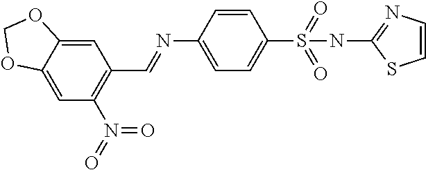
C1=C2C(=CC(N(=O)=O)=C1C=NC1=CC=C(S(=O)(=O)NC3=NC=CS3)C=C1)OCO2
